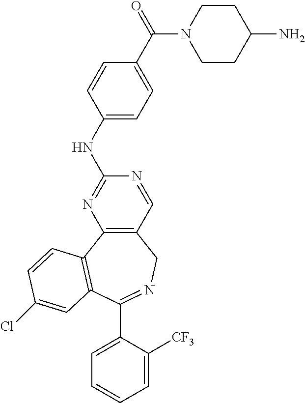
C1=C([CF3])C(C2=NCC3=C(N=C(NC4=CC=C(C(N5CCC(N)CC5)=O)C=C4)N=C3)C3=C2C=C(Cl)C=C3)=CC=C1
